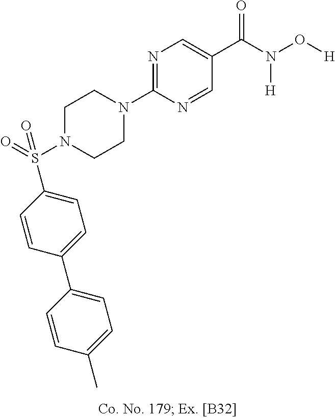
N1(C2=NC=C(C(N(O[H])[H])=O)C=N2)CCN(S(C2=CC=C(C3=CC=C(C)C=C3)C=C2)(=O)=O)CC1
